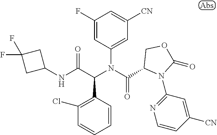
C1=CC(C(C(NC2CC(F)(F)C2)=O)N(C(=O)C2N(C3=NC=CC([CN])=C3)C(=O)OC2)C2=CC([CN])=CC(F)=C2)=C(Cl)C=C1
